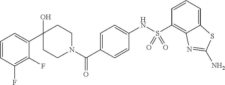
C1=CC(F)=C(F)C(C2(O)CCN(C(C3=CC=C(NS(C4=C5C(=CC=C4)SC(N)=N5)(=O)=O)C=C3)=O)CC2)=C1
